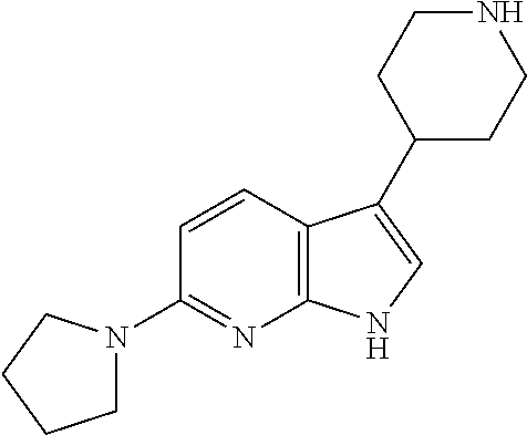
C12=C(C=CC(N3CCCC3)=N1)C(C1CCNCC1)=CN2
